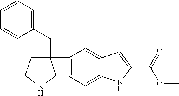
C1CNCC1(C1=CC=C2C(=C1)C=C(C(=O)OC)N2)CC1=CC=CC=C1
